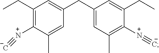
C1(CC)=C([N+]#[C-])C(C)=CC(CC2=CC(C)=C([N+]#[C-])C(CC)=C2)=C1
